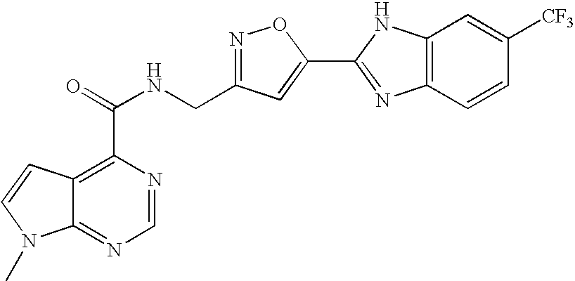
C12=NC=NC(C(=O)NCC3=NOC(C4=NC5=C(N4)C=C([CF3])C=C5)=C3)=C1C=CN2C
